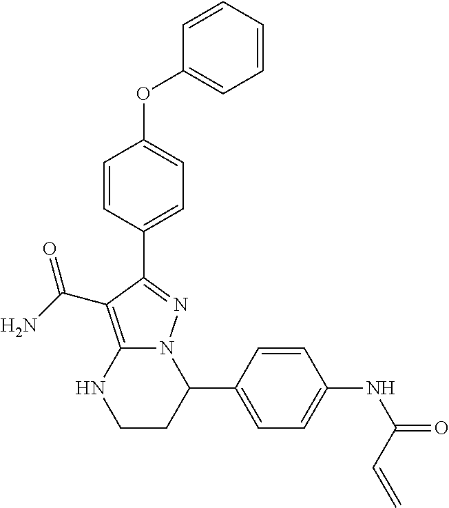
C1=CC(C2=NN3C(=C2C(=O)N)NCCC3C2=CC=C(NC(=O)C=C)C=C2)=CC=C1OC1=CC=CC=C1
